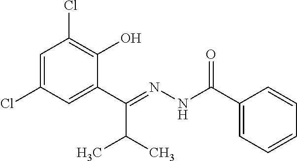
C1=C(Cl)C=C(C(=NNC(C2=CC=CC=C2)=O)C(C)C)C(O)=C1Cl
